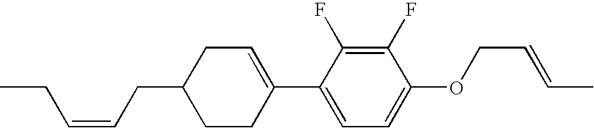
C1(F)=C(F)C(C2=CCC(CC=CCC)CC2)=CC=C1OCC=CC
